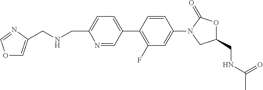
N1=CC(C2=C(F)C=C(N3CC(CNC(=O)C)OC3=O)C=C2)=CC=C1CNCC1=COC=N1
